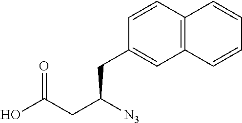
C12=C(C=CC(CC(CC(O)=O)[N3])=C1)C=CC=C2
